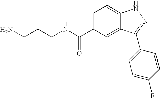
N(C(C1=CC=C2C(=C1)C(C1=CC=C(F)C=C1)=NN2)=O)CCCN
